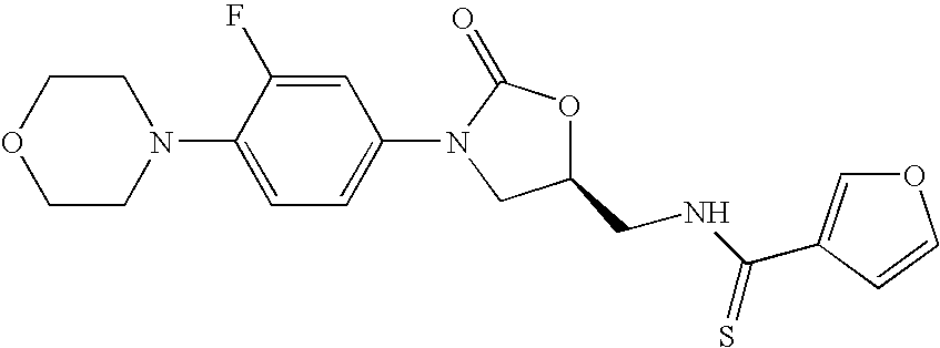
C1N(C2=CC=C(N3CC(CNC(=S)C4=COC=C4)OC3=O)C=C2F)CCOC1
